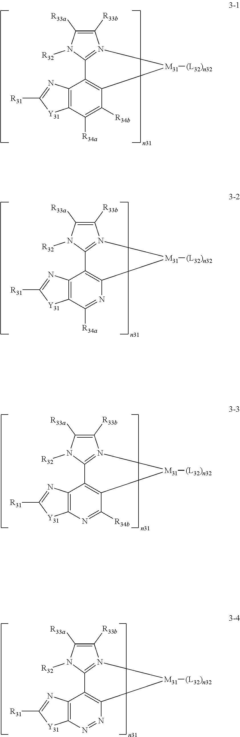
C1([R33b])=C([R33a])N([R32])C2=N1[M31]([(L32)n32])C1=C2C2=C(C([R34a])=C1[R34b])[Y31]C([R31])=N2.C1([R33b])=C([R33a])N([R32])C2=N1[M31]([(L32)n32])C1=C2C2=C(C([R34a])=N1)[Y31]C([R31])=N2.C1([R33b])=C([R33a])N([R32])C2=N1[M31]([(L32)n32])C1=C2C2=C(N=C1[R34b])[Y31]C([R31])=N2.C1([R33b])=C([R33a])N([R32])C2=N1[M31]([(L32)n32])C1=C2C2=C(N=N1)[Y31]C([R31])=N2
